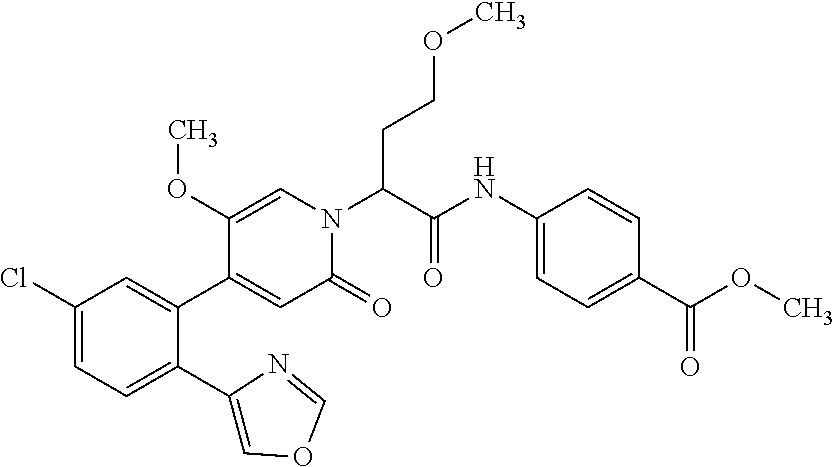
C1(Cl)=CC=C(C2=COC=N2)C(C2=CC(=O)N(C(C(=O)NC3=CC=C(C(OC)=O)C=C3)CCOC)C=C2OC)=C1
